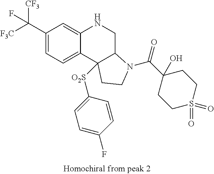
C1(C([CF3])([F3C])F)=CC=C2C(=C1)NCC1C2([O2S]C2=CC=C(F)C=C2)CCN1C(=O)C1(O)CCS(=O)(=O)CC1
